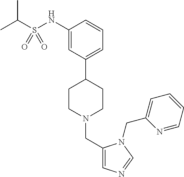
C1(NS(C(C)C)(=O)=O)=CC(C2CCN(CC3=CN=CN3CC3=CC=CC=N3)CC2)=CC=C1
